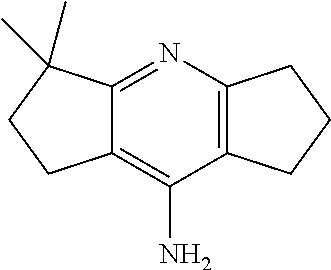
C12=C(N)C3=C(N=C1C(C)(C)CC2)CCC3
